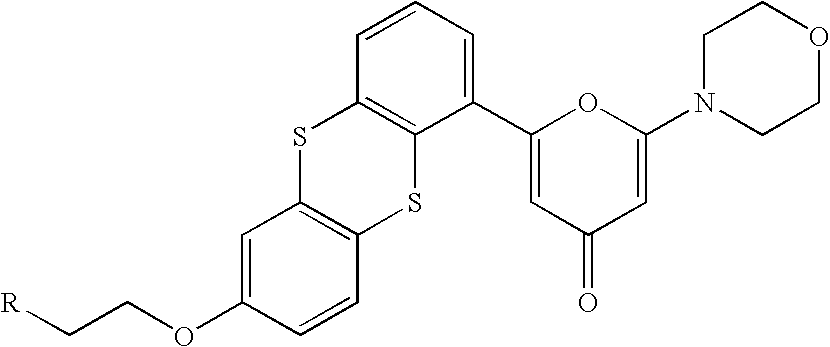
C1=C(OCC[R])C=CC2=C1SC1=C(S2)C(C2=CC(=O)C=C(N3CCOCC3)O2)=CC=C1
